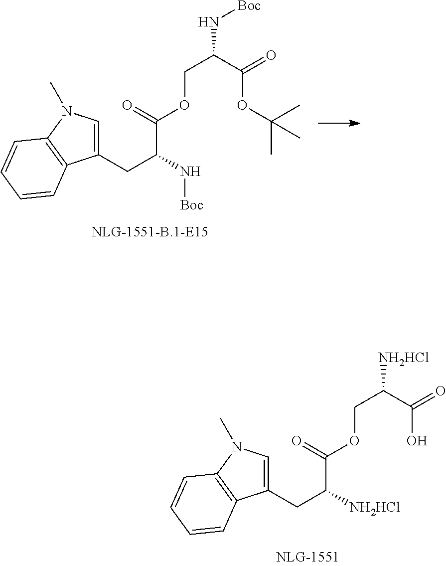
C1(CC(N[Boc])C(=O)OCC(N[Boc])C(=O)OC(C)(C)C)=CN(C)C2=C1C=CC=C2.C1(CC([NH2HCl])C(=O)OCC([NH2HCl])C(=O)O)=CN(C)C2=C1C=CC=C2
